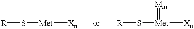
[R]S[Met][Xn].[R]S[Met]([Xn])=[Mm]
